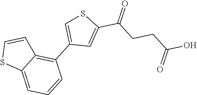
C1=C(C(=O)CCC(O)=O)SC=C1C1=C2C(=CC=C1)SC=C2
